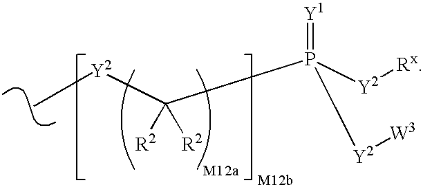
C[Y2]C(P([Y2][Rx])(=[Y1])[Y2][W3])([R2])[R2]
